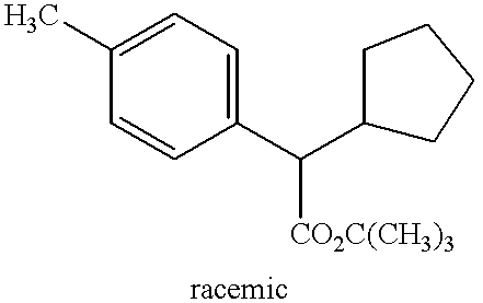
C1=CC(C(C2CCCC2)[CO2C(CH3)3])=CC=C1C
